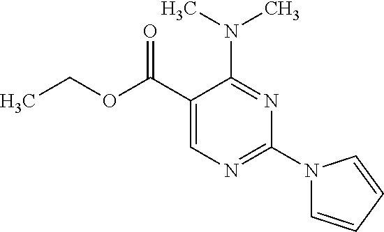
N(C1=NC(N2C=CC=C2)=NC=C1C(OCC)=O)(C)C
